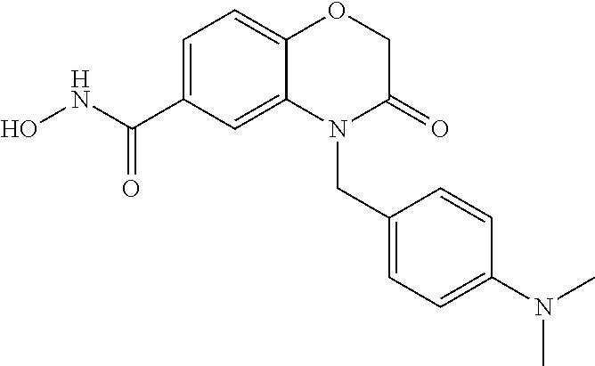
C1C(=O)N(CC2=CC=C(N(C)C)C=C2)C2=CC(C(NO)=O)=CC=C2O1
